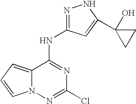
N(C1=NC(Cl)=NN2C1=CC=C2)C1=NNC(C2(O)CC2)=C1
